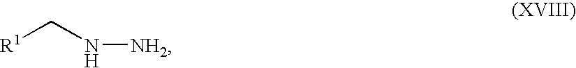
[R1]CN[NH2]
